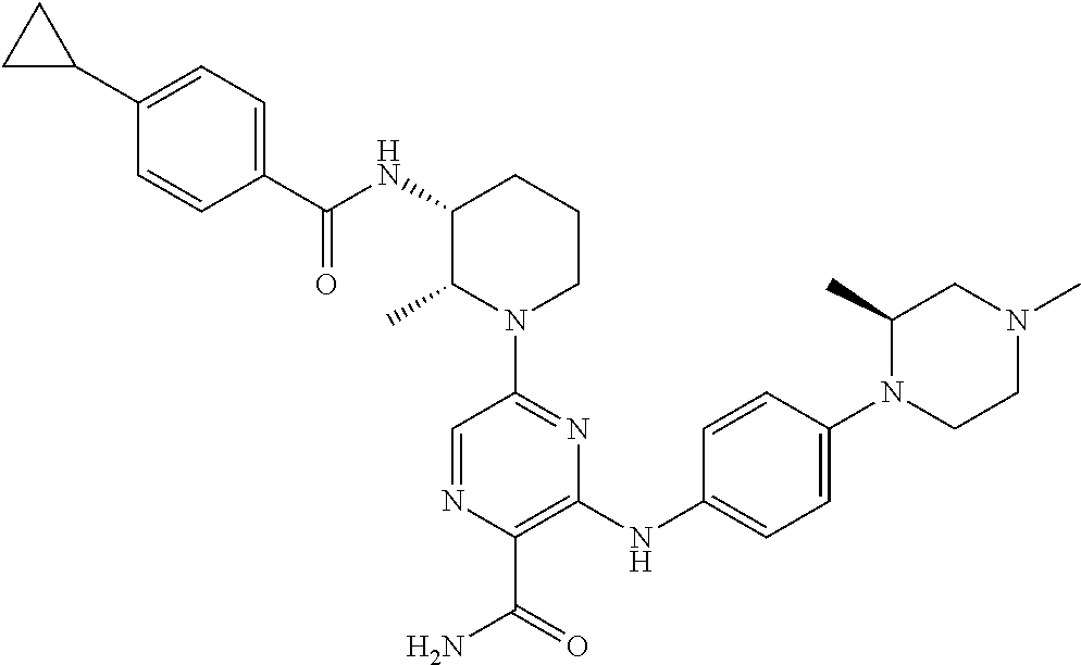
C1=NC(C(=O)N)=C(NC2=CC=C(N3CCN(C)CC3C)C=C2)N=C1N1CCCC(NC(C2=CC=C(C3CC3)C=C2)=O)C1C
